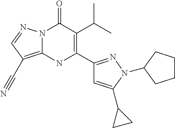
N12C(=C(C#N)C=N1)NC(C1=NN(C3CCCC3)C(C3CC3)=C1)=C(C(C)C)C2=O
